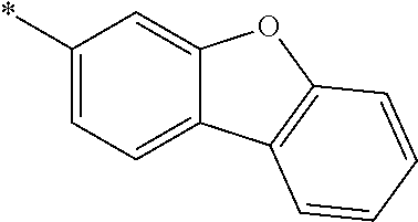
C1(*)=CC=C2C(=C1)OC1=C2C=CC=C1
